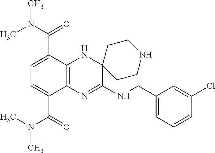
C12=C(N=C(NCC3=CC=CC(Cl)=C3)C3(N1)CCNCC3)C(C(N(C)C)=O)=CC=C2C(N(C)C)=O
